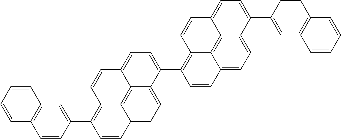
C1(C2=C3C4=C5C(=CC=C(C6=CC7=C(C=C6)C=CC=C7)C5=CC=C4C=C2)C=C3)=CC=C2C3=C4C(=CC=C13)C=CC(C1=CC3=C(C=C1)C=CC=C3)=C4C=C2
